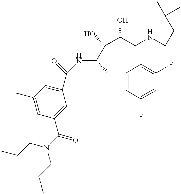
C1(C)=CC(C(N(CCC)CCC)=O)=CC(C(=O)NC(C(C(O)CNCCC(C)C)O)CC2=CC(F)=CC(F)=C2)=C1
